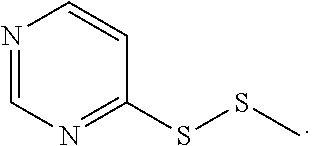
N1=CN=C(SSC)C=C1
